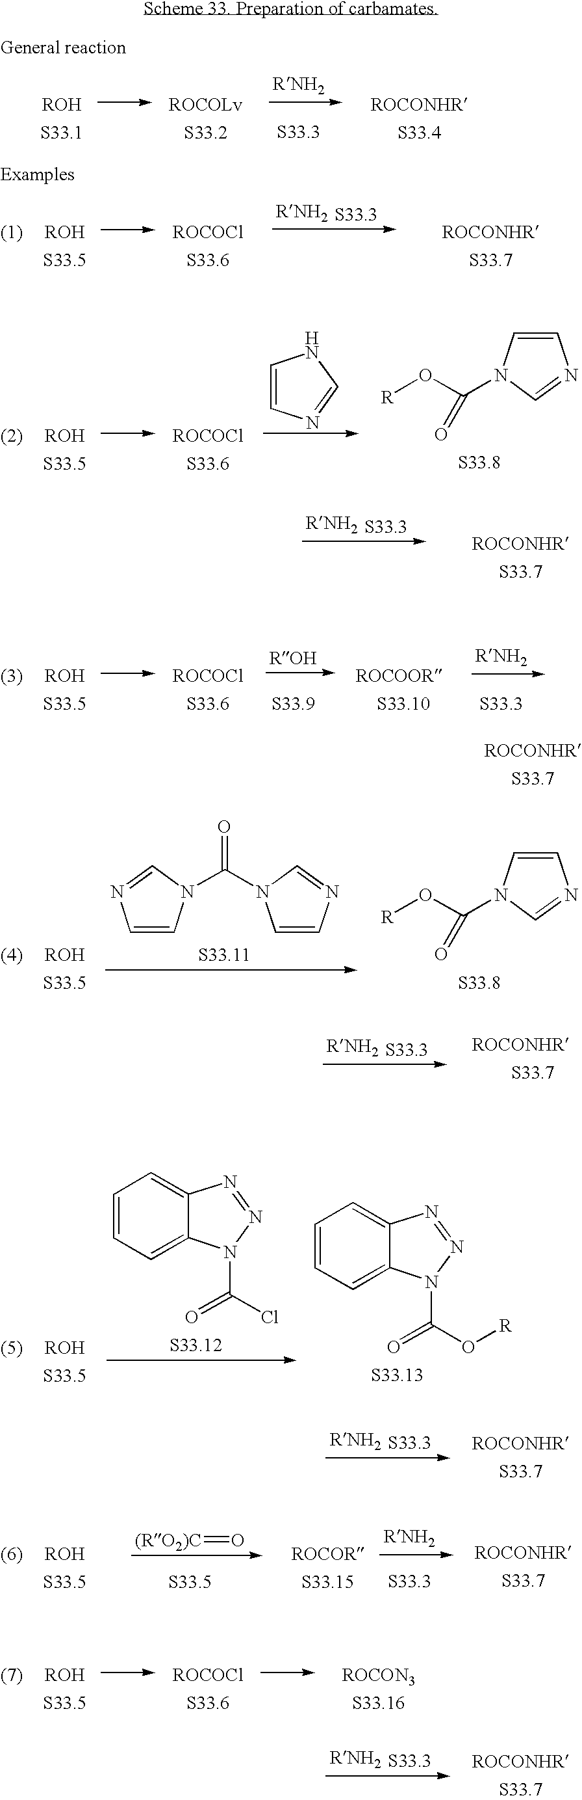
C1=CN=CN1.C1=CN(C(O[R])=O)C=N1.C1=CN(C(N2C=CN=C2)=O)C=N1.C1=CN(C(O[R])=O)C=N1.C1=CC=C2C(=C1)N=NN2C(=O)Cl.C1=CC=C2C(=C1)N=NN2C(=O)O[R].[(RO2)C]=O
